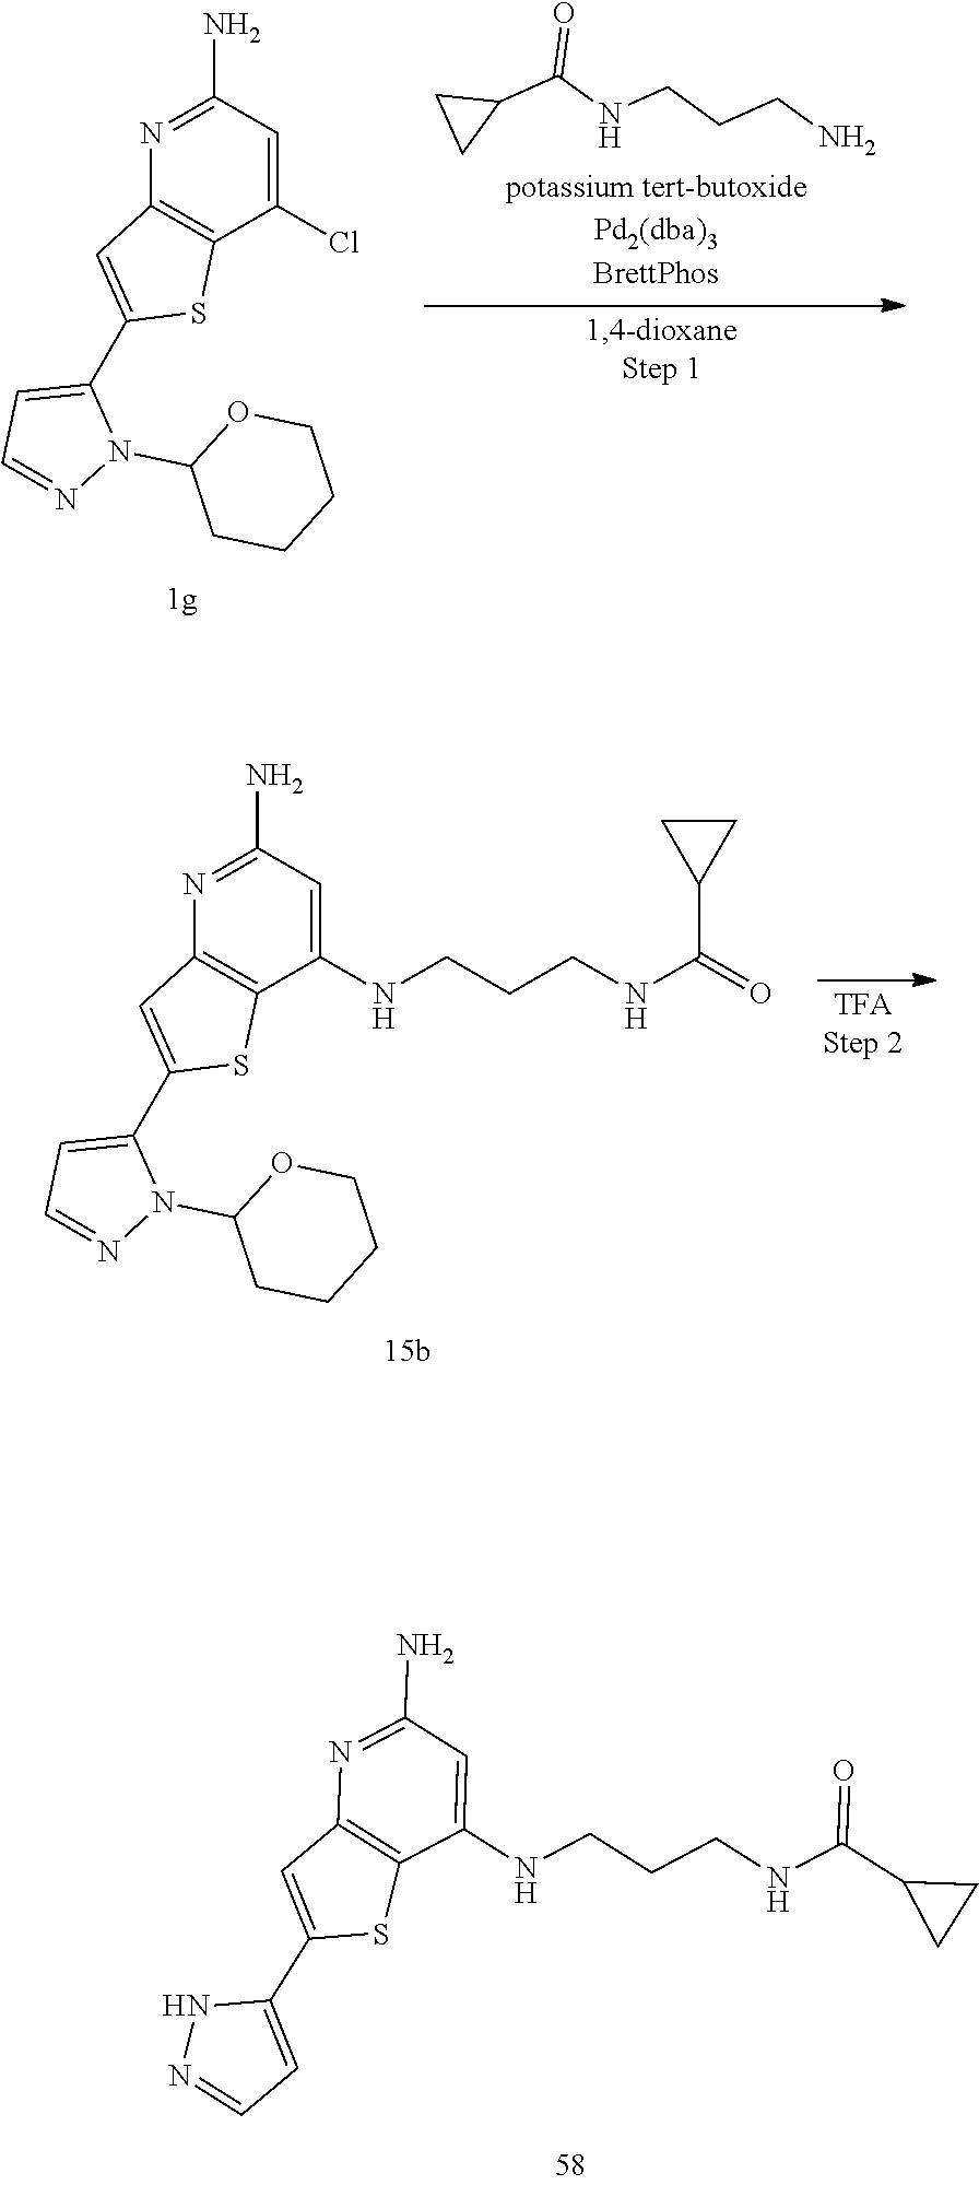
N1(C2CCCCO2)N=CC=C1C1=CC2=C(C(NCCCNC(C3CC3)=O)=CC(N)=N2)S1.C(NCCCNC1=CC(N)=NC2=C1SC(C1=CC=NN1)=C2)(=O)C1CC1.C1(C(NCCCN)=O)CC1.C1(N)=NC2=C(C(Cl)=C1)SC(C1=CC=NN1C1CCCCO1)=C2
